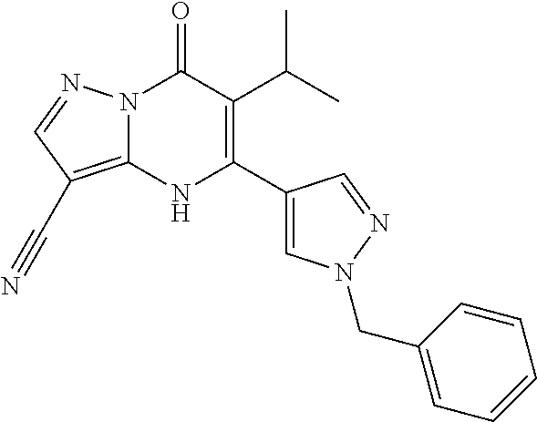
N12C(=C(C#N)C=N1)NC(C1=CN(CC3=CC=CC=C3)N=C1)=C(C(C)C)C2=O
